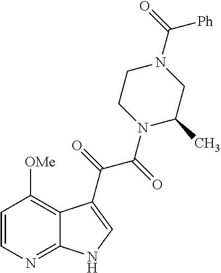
C1=CN=C2C(=C1[OMe])C(C(=O)C(=O)N1C(C)CN(C(=O)[Ph])CC1)=CN2
